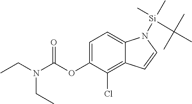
C1=C(OC(N(CC)CC)=O)C(Cl)=C2C(=C1)N([Si](C)(C)C(C)(C)C)C=C2
